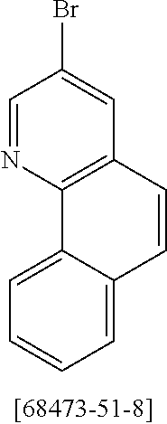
C1=C2C(=CC=C1)C1=C(C=C(Br)C=N1)C=C2
